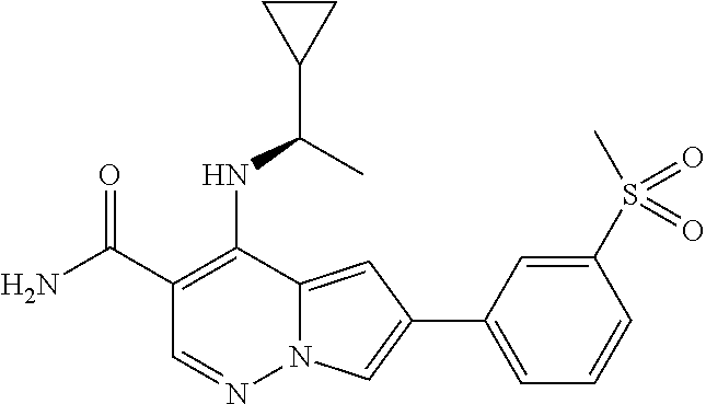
C1(C(N)=O)=C(NC(C2CC2)C)C2=CC(C3=CC=CC(S(C)(=O)=O)=C3)=CN2N=C1
